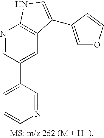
C1=C(C2=CC3=C(N=C2)NC=C3C2=COC=C2)C=NC=C1
